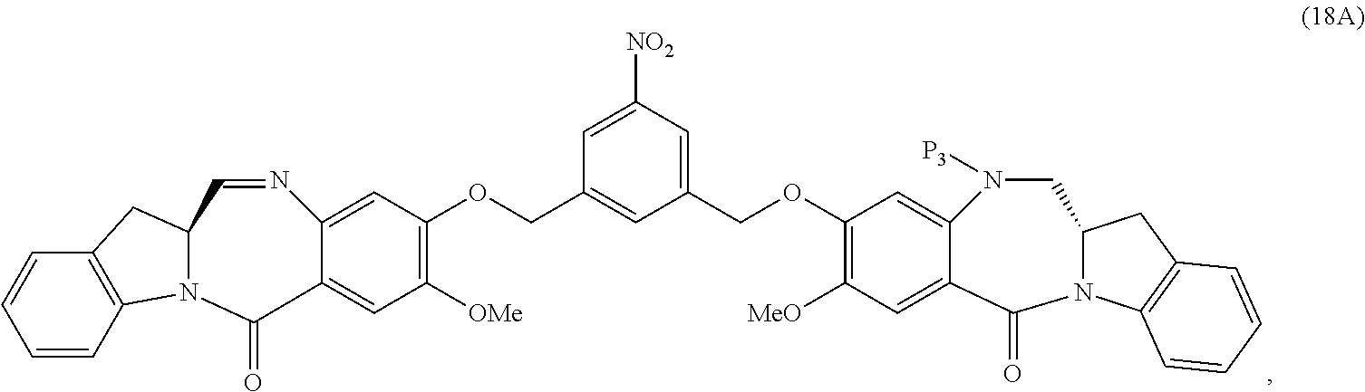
O(CC1=CC(COC2=C([MeO])C=C3C(=C2)N([P3])CC2N(C4=C(C2)C=CC=C4)C3=O)=CC([NO2])=C1)C1=C([OMe])C=C2C(=C1)N=CC1CC3=C(C=CC=C3)N1C2=O
